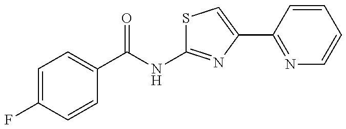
C1(C(NC2=NC(C3=NC=CC=C3)=CS2)=O)=CC=C(F)C=C1
